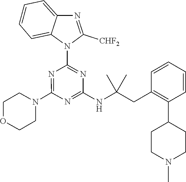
N1(C2=NC(N3C([CHF2])=NC4=CC=CC=C34)=NC(NC(CC3=C(C4CCN(C)CC4)C=CC=C3)(C)C)=N2)CCOCC1
